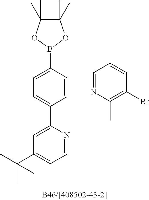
C1=C(B2OC(C)(C)C(C)(C)O2)C=CC(C2=CC(C(C)(C)C)=CC=N2)=C1.C1=NC(C)=C(Br)C=C1
